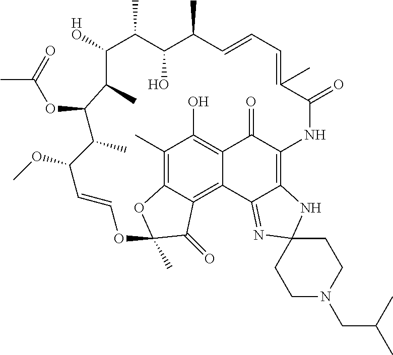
C1(C)=C2C3=C4C(=C1O)C(=O)C(=C1C4=NC4(N1)CCN(CC(C)C)CC4)NC(=O)C(C)=CC=CC(C)C(O)C(C)C([HO])C(C)C(OC(=O)C)C(C)C(OC)C=COC(C)(O2)C3=O
